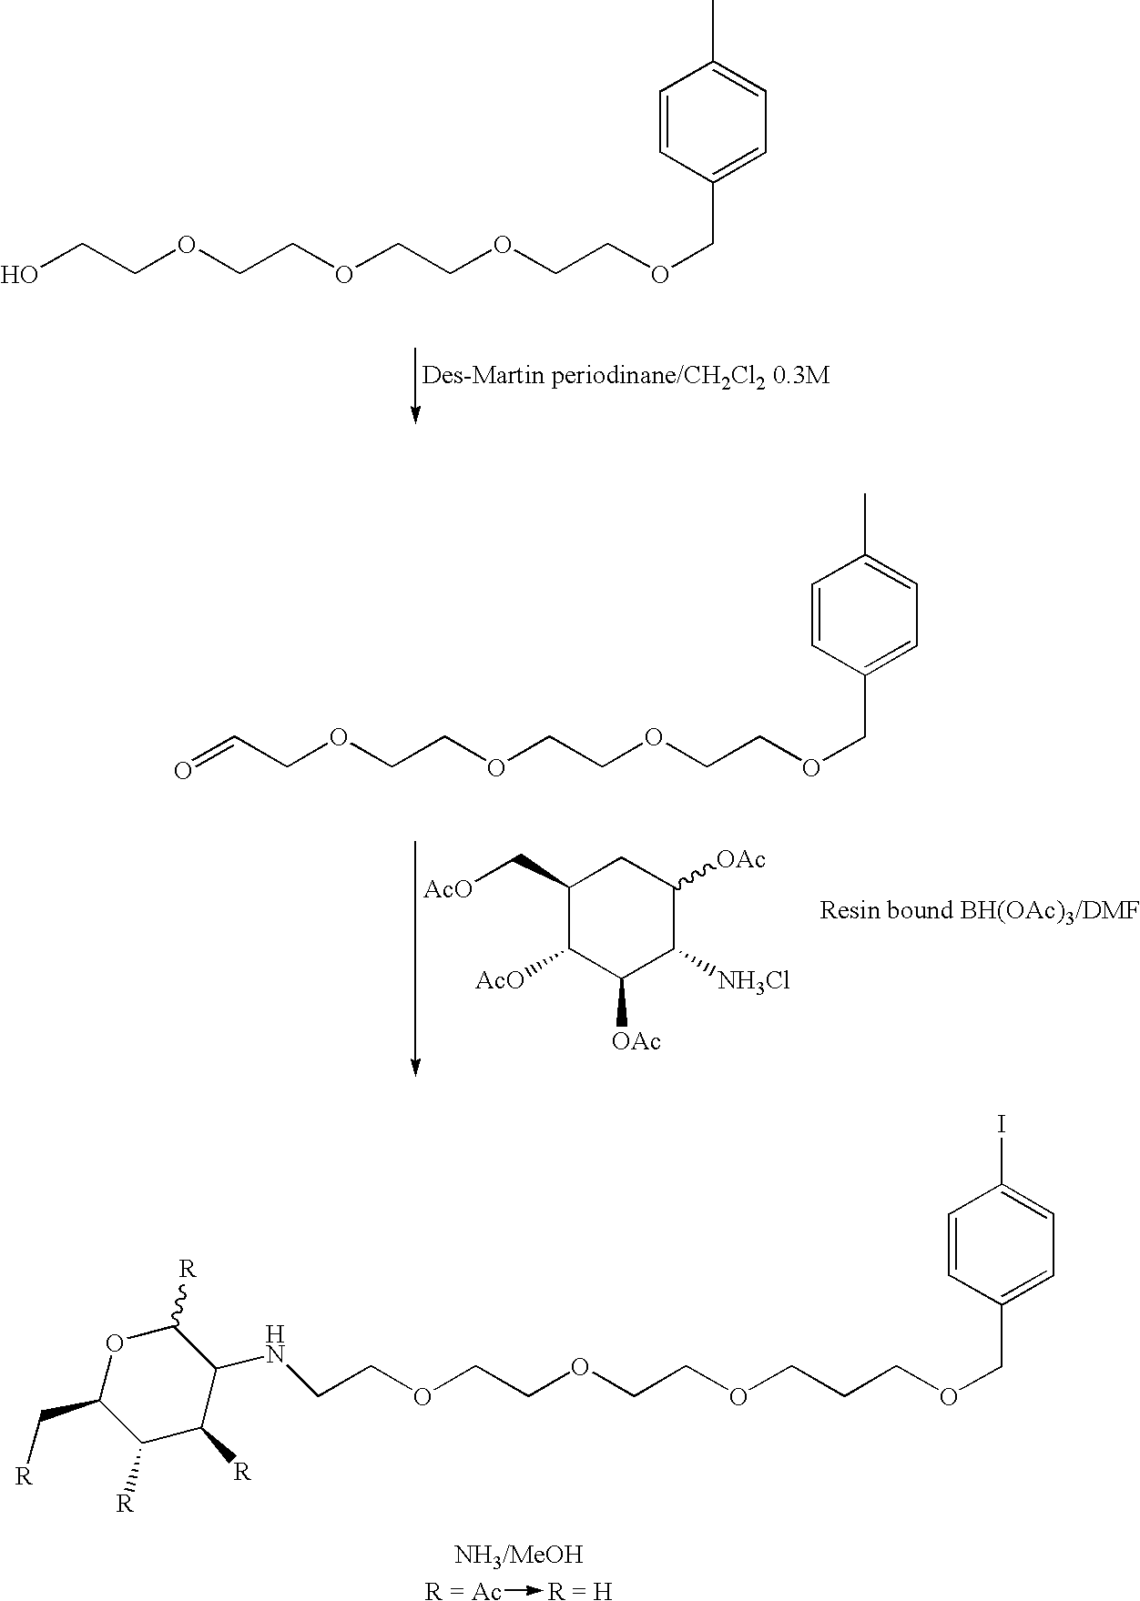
C1=CC(COCCOCCOCCOCCO)=CC=C1C.C1=CC(COCCOCCOCCOCC=O)=CC=C1C.C1(C[AcO])C([AcO])C([OAc])C([NH3Cl])C([OAc])C1.C1=CC(COCCCOCCOCCOCCNC2C([R])C([R])C(C[R])OC2[R])=CC=C1I.[R = Ac]->[R = H]
